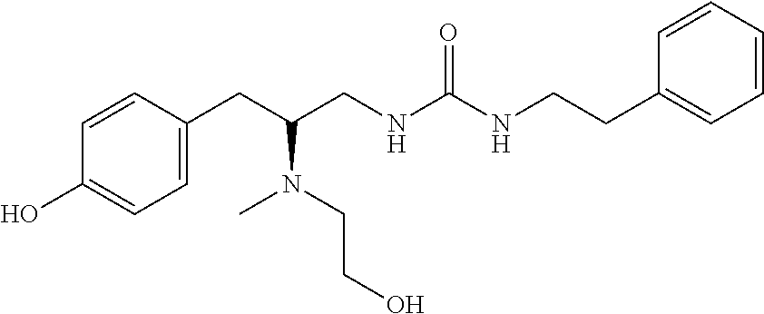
C1(CC(CNC(NCCC2=CC=CC=C2)=O)N(C)CCO)=CC=C(O)C=C1
